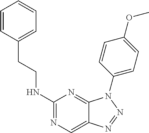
C1(NCCC2=CC=CC=C2)=NC=C2C(=N1)N(C1=CC=C(OC)C=C1)N=N2
